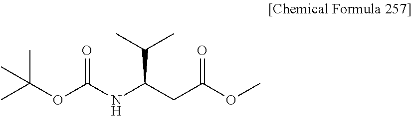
CC(OC(=O)NC(C(C)C)CC(=O)OC)(C)C
